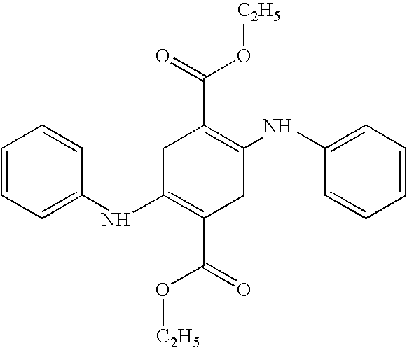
C1(NC2=CC=CC=C2)=C(C(O[C2H5])=O)CC(NC2=CC=CC=C2)=C(C(=O)O[C2H5])C1
